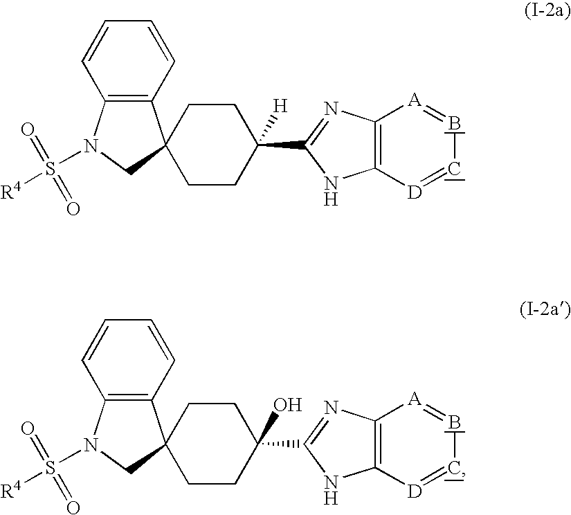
C12=C(C=CC=C1)C1(CN2S([R4])(=O)=O)CCC(C2=NC3=C(N2)[D]=CB=[A]3)([H])CC1.C12=C(C=CC=C1)C1(CN2S([R4])(=O)=O)CCC(C2=NC3=C(N2)[D]=CB=[A]3)(O)CC1
